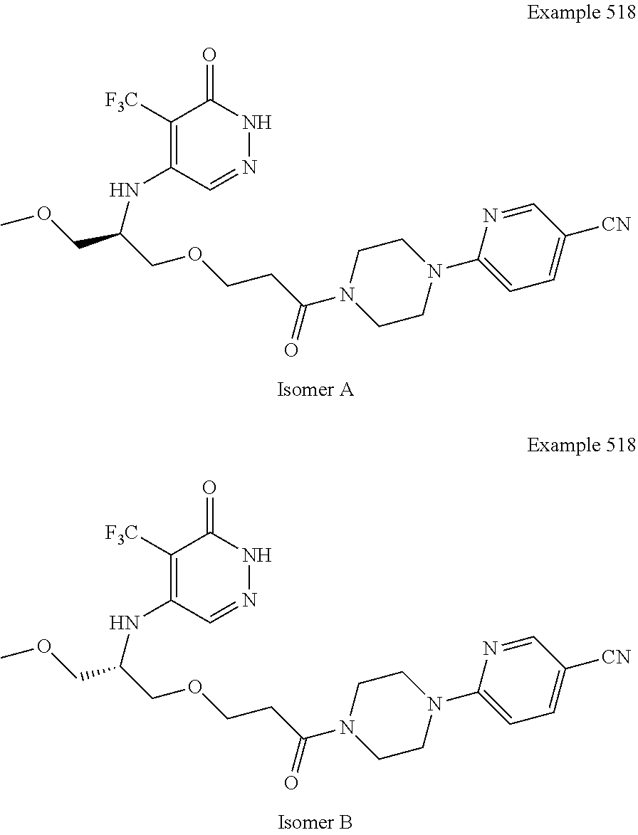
C1([F3C])=C(NC(COCCC(N2CCN(C3=CC=C([CN])C=N3)CC2)=O)COC)C=NNC1=O.C1([F3C])=C(NC(COCCC(N2CCN(C3=CC=C([CN])C=N3)CC2)=O)COC)C=NNC1=O
